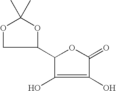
C1(C2OC(C)(C)OC2)C(O)=C(O)C(=O)O1
